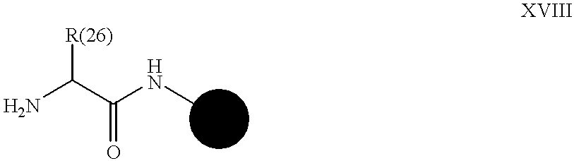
NC(C(NC)=O)[R(26)]
